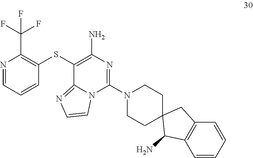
C1(SC2=C(C(F)(F)F)N=CC=C2)=C(N)N=C(N2CCC3(CC2)C(N)C2=C(C3)C=CC=C2)N2C1=NC=C2
